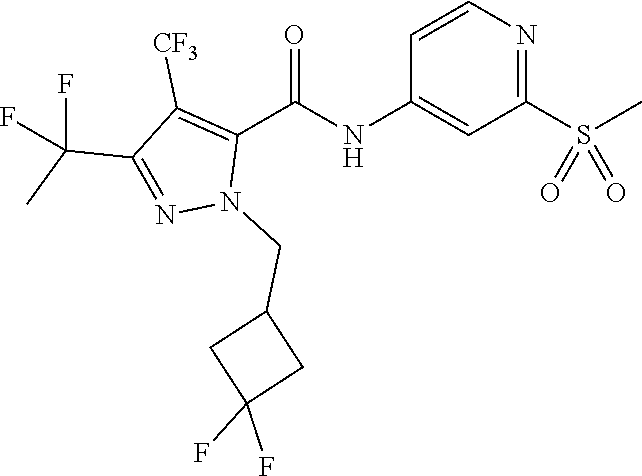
C1=CN=C(S(C)(=O)=O)C=C1NC(C1=C([CF3])C(C(C)(F)F)=NN1CC1CC(F)(F)C1)=O
